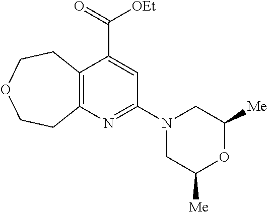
C12=C(N=C(N3CC([Me])OC([Me])C3)C=C1C(=O)[OEt])CCOCC2
